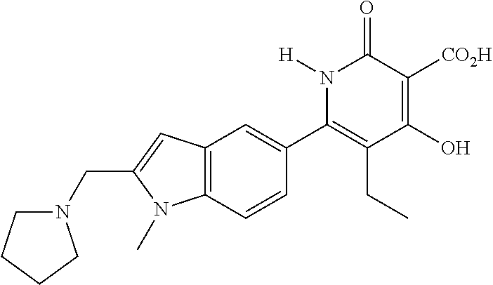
C12=C(C=CC(C3=C(CC)C(O)=C([CO2H])C(=O)N3[H])=C1)N(C)C(CN1CCCC1)=C2
